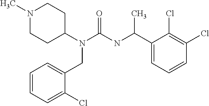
N1(C)CCC(N(C(=O)NC(C2=CC=CC(Cl)=C2Cl)C)CC2=CC=CC=C2Cl)CC1
